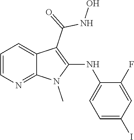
C1=CN=C2C(=C1)C(C(=O)NO)=C(NC1=CC=C(I)C=C1F)N2C
